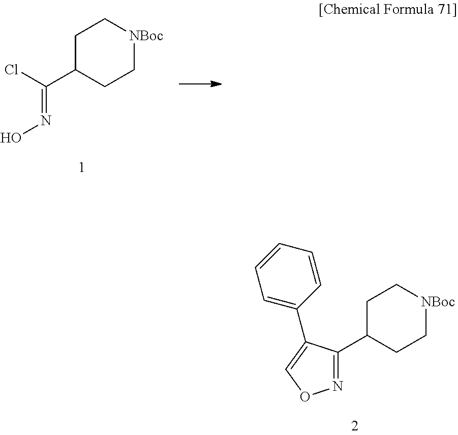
ClC(C1CC[NBoc]CC1)=NO.C1(C2CC[NBoc]CC2)=NOC=C1C1=CC=CC=C1
